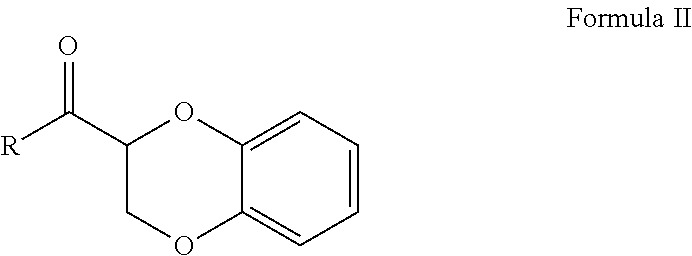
C1(C([R])=O)COC2=CC=CC=C2O1
